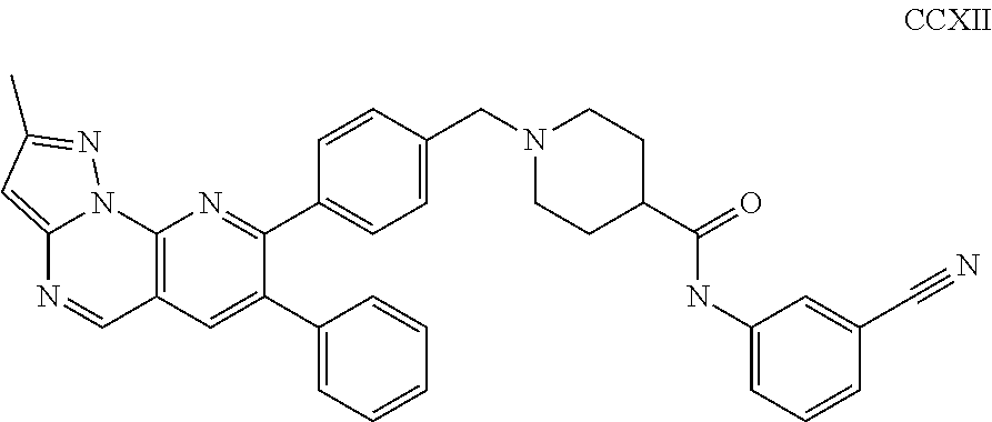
C12=C(C=C(C3=CC=CC=C3)C(C3=CC=C(CN4CCC(C(=O)NC5=CC=CC(C#N)=C5)CC4)C=C3)=N1)C=NC1=CC(C)=NN21
